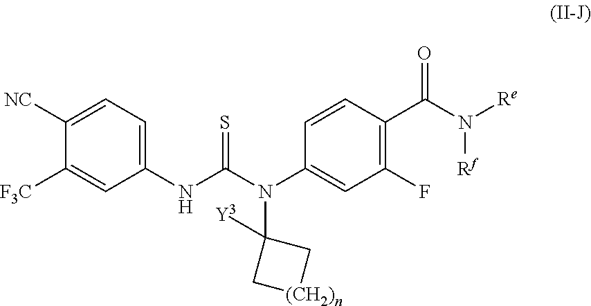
C1([NC])=CC=C(NC(N(C2=CC(F)=C(C(N([Re])[Rf])=O)C=C2)C2([Y3])C[(CH2)n]C2)=S)C=C1[F3C]
